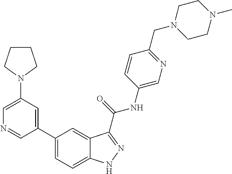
C1(N2CCCC2)=CN=CC(C2=CC=C3C(=C2)C(C(NC2=CN=C(CN4CCN(C)CC4)C=C2)=O)=NN3)=C1
